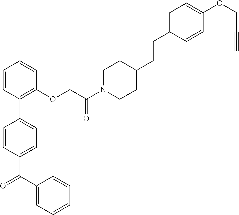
C1=CC(C2=CC=C(C(C3=CC=CC=C3)=O)C=C2)=C(OCC(N2CCC(CCC3=CC=C(OCC#C)C=C3)CC2)=O)C=C1
